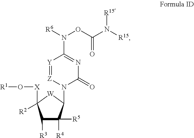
N1(C2C([R4])([R5])C([R3])C([X]O[R1])([R2])[W]2)C(=O)N=C(N(OC(N([R15])[R15])=O)[R6])[Y]=[Z]1
